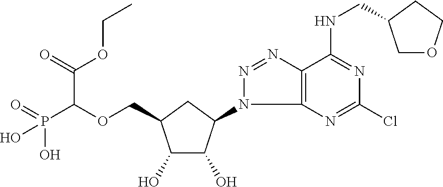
C1(O)C(O)C(N2N=NC3=C2N=C(Cl)N=C3NCC2COCC2)CC1COC(C(OCC)=O)P(O)(=O)O
